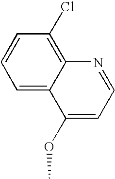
C1=C2C(=C(Cl)C=C1)N=CC=C2OC
